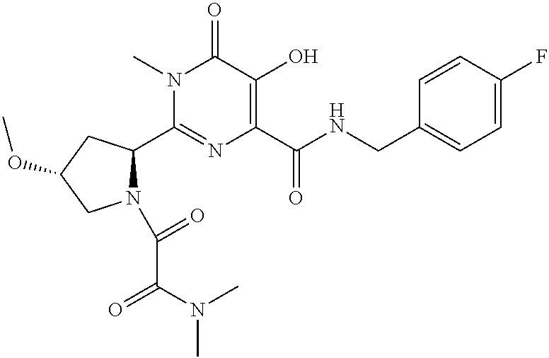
N1(C(C(N(C)C)=O)=O)C(C2=NC(C(=O)NCC3=CC=C(F)C=C3)=C(O)C(=O)N2C)CC(OC)C1
